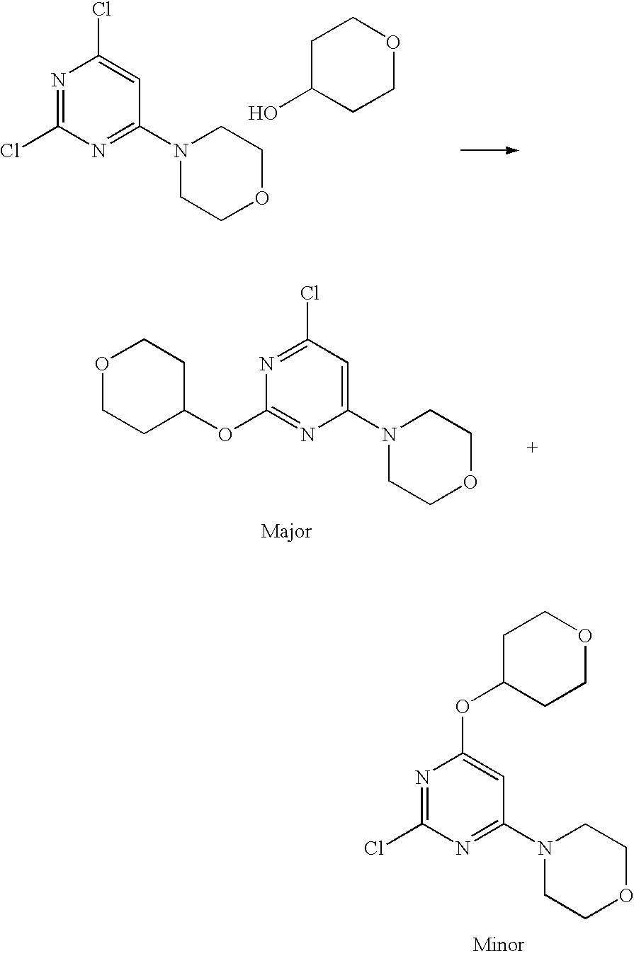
N1=C(Cl)N=C(N2CCOCC2)C=C1OC1CCOCC1.N1=C(Cl)N=C(N2CCOCC2)C=C1Cl.C1C(O)CCOC1.N1=C(Cl)C=C(N2CCOCC2)N=C1OC1CCOCC1
